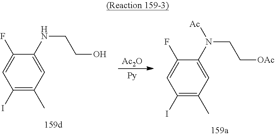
[Ac2O].C1(I)=C(C)C=C(NCCO)C(F)=C1.C1(I)=C(C)C=C(N(CC[OAc])[Ac])C(F)=C1
